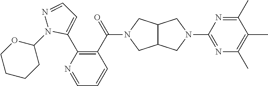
C1(C(=O)N2CC3C(C2)CN(C2=NC(C)=C(C)C(C)=N2)C3)=C(C2=CC=NN2C2OCCCC2)N=CC=C1
